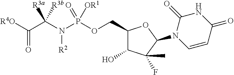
[R4O]C(C(N(P(OCC1C(O)C(C)(F)C(N2C(=O)NC(=O)C=C2)O1)(=O)[OR1])[R2])([R3a])[R3b])=O
